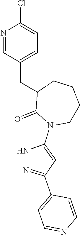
N1=CC(CC2C(=O)N(C3=CC(C4=CC=NC=C4)=NN3)CCCC2)=CC=C1Cl
